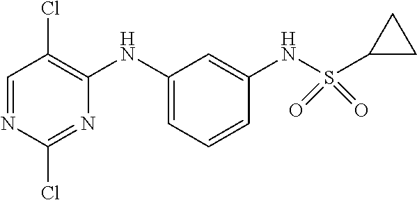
C1=NC(Cl)=NC(NC2=CC=CC(NS(C3CC3)(=O)=O)=C2)=C1Cl
